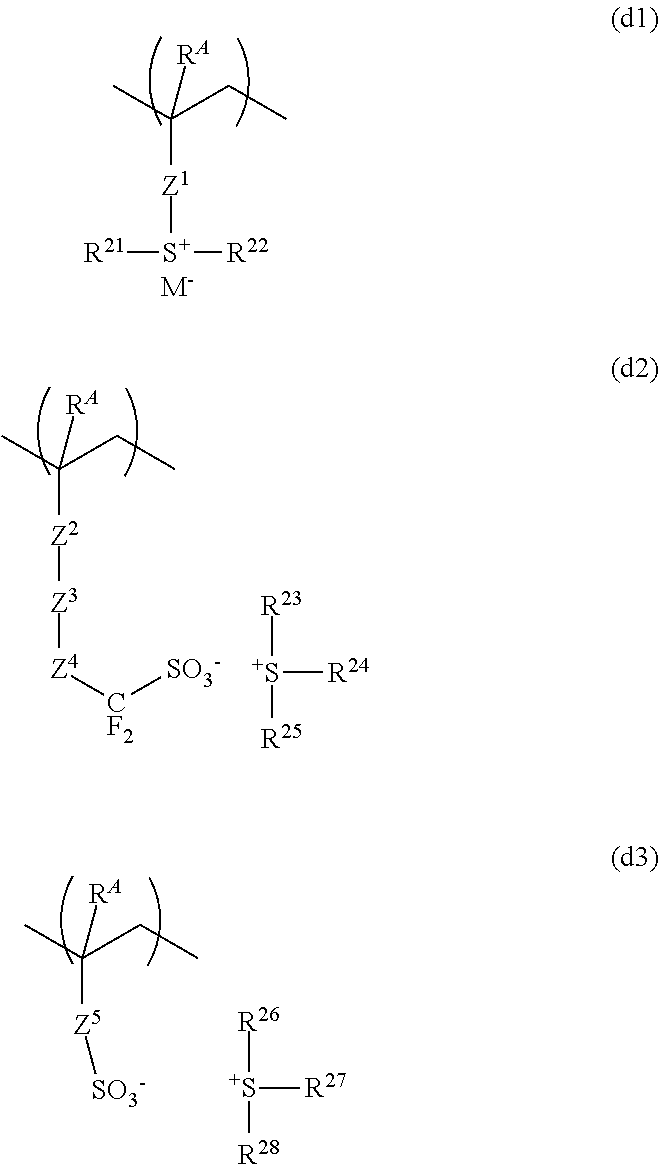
[Z1]([S+]([R22])[R21])C(CC)(C)[RA].[M-].[Z2]([Z3][Z4][CF2][SO3-])C(CC)(C)[RA].[R23][S+]([R25])[R24].[Z5]([SO3-])C(CC)(C)[RA].[R26][S+]([R28])[R27]
